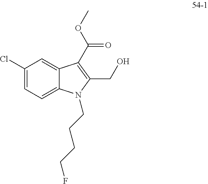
C1(Cl)=CC=C2C(=C1)C(C(OC)=O)=C(CO)N2CCCCF
